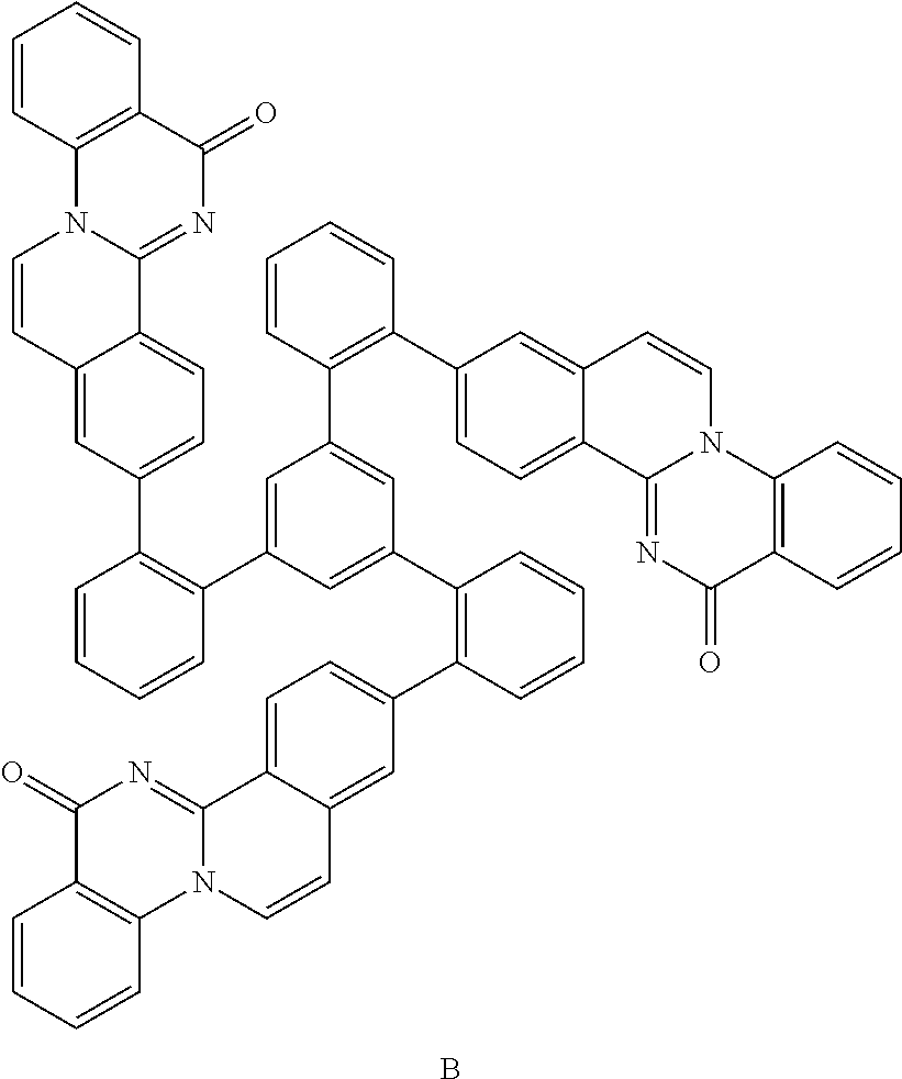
C12=C(C(=O)N=C3N1C=CC1=CC(C4=C(C5=CC(C6=C(C7=CC=C8C(=C7)C=CN7C8=NC(=O)C8=C7C=CC=C8)C=CC=C6)=CC(C6=C(C7=CC=C8C(=C7)C=CN7C8=NC(=O)C8=C7C=CC=C8)C=CC=C6)=C5)C=CC=C4)=CC=C31)C=CC=C2.B
